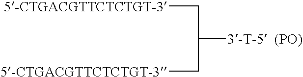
C([5-CTGACGTTCTCTGT-3])C([3-T-5  (PO)])C[5-CTGACGTTCTCTGT-3]
